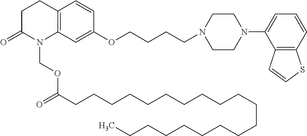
C1C(=O)N(COC(CCCCCCCCCCCCCCCCCCCC)=O)C2=C(C1)C=CC(OCCCCN1CCN(C3=CC=CC4=C3C=CS4)CC1)=C2
